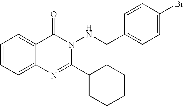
C1=CC=C2C(=C1)C(=O)N(NCC1=CC=C(Br)C=C1)C(C1CCCCC1)=N2
